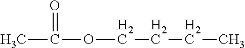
CC(=O)OCCCC
